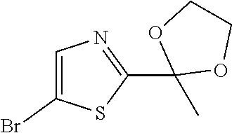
C1=C(Br)SC(C2(C)OCCO2)=N1
